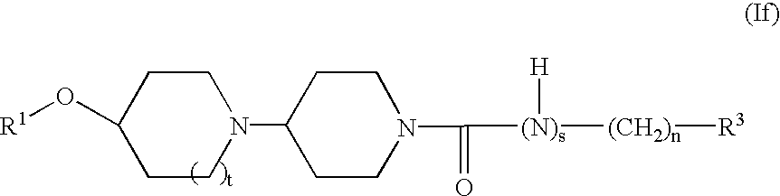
C1(O[R1])CCN(C2CCN(C([(N)s]([(CH2)n][R3])[H])=O)CC2)CC1
